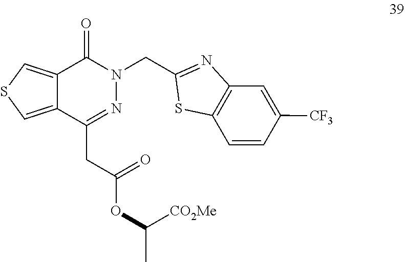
N1=C(CC(=O)OC(C)[CO2Me])C2=CSC=C2C(=O)N1CC1=NC2=C(C=CC([CF3])=C2)S1
